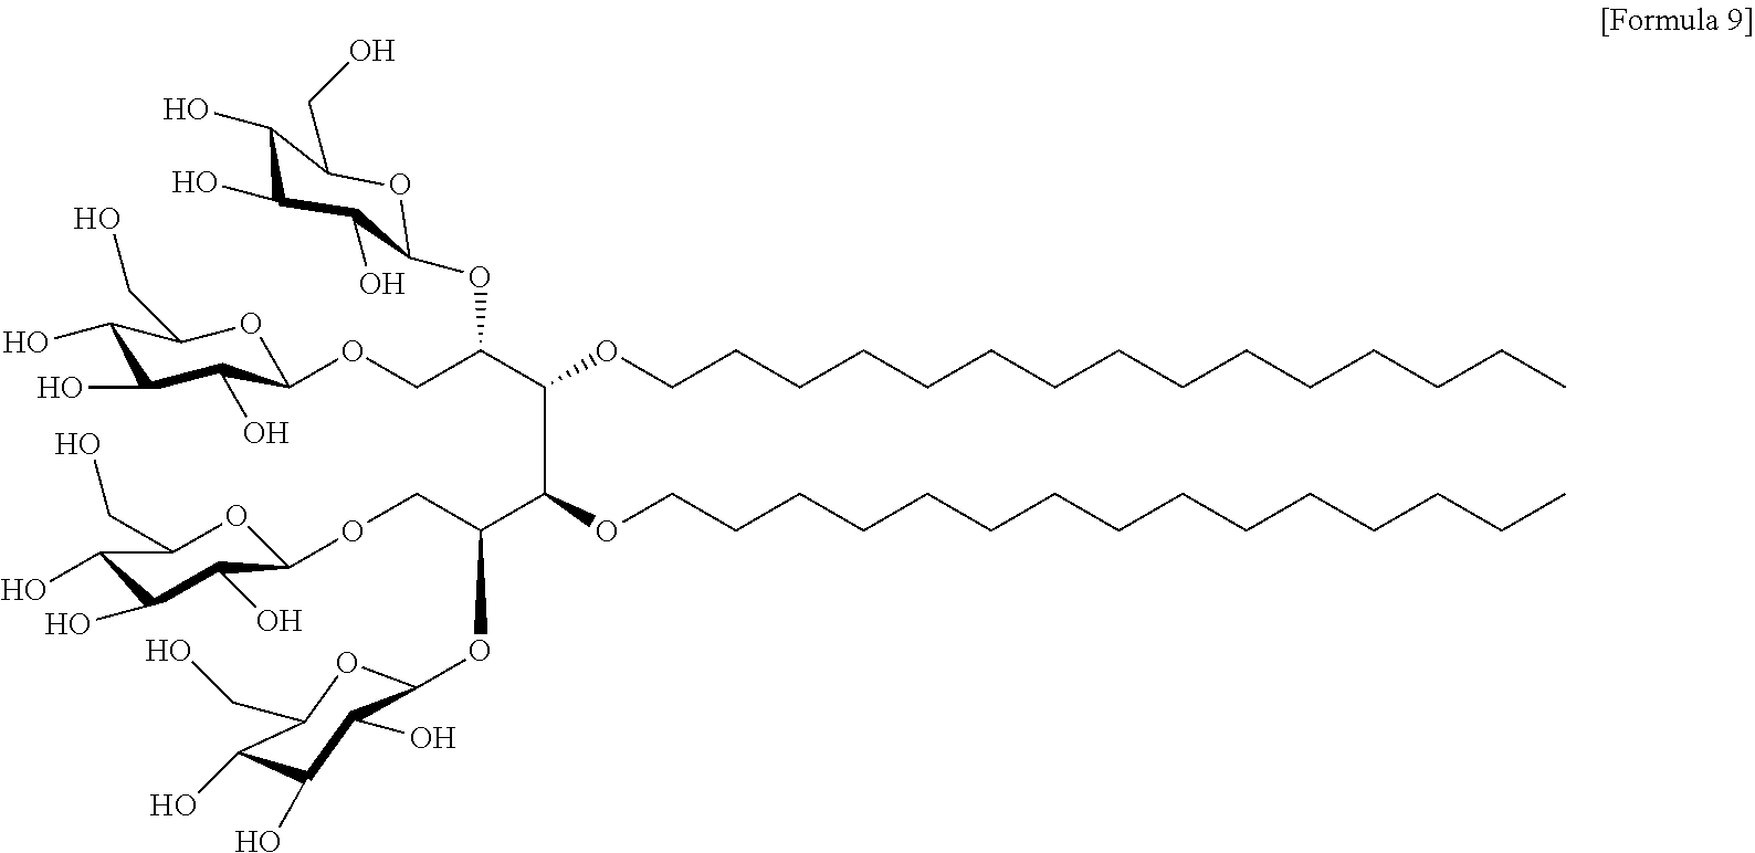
C1(O)C(O)C(O)C(OCC(C(C(C(COC2C(O)C(O)C(O)C(CO)O2)OC2C(O)C(O)C(O)C(CO)O2)OCCCCCCCCCCCCCCC)OCCCCCCCCCCCCCCC)OC2C(O)C(O)C(O)C(CO)O2)OC1CO
